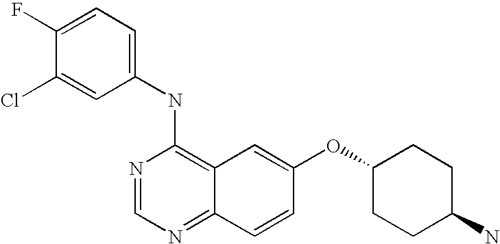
C1(NC2=C3C(=NC=N2)C=CC(OC2CCC(N)CC2)=C3)=CC=C(F)C(Cl)=C1
